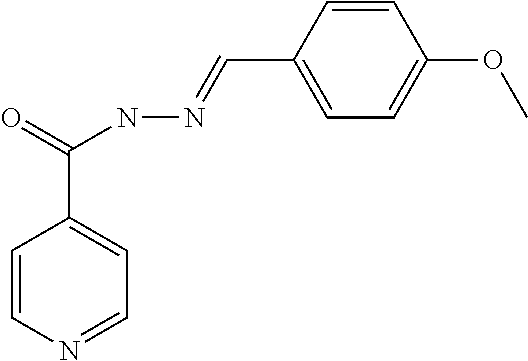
C1=CN=CC=C1C(NN=CC1=CC=C(OC)C=C1)=O
